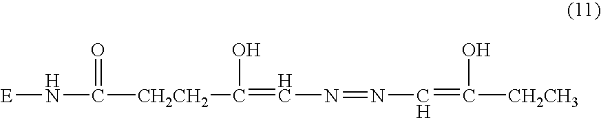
[E]NC(=O)[CH2CH2]C(O)=CN=NC=C(O)[CH2CH3]
